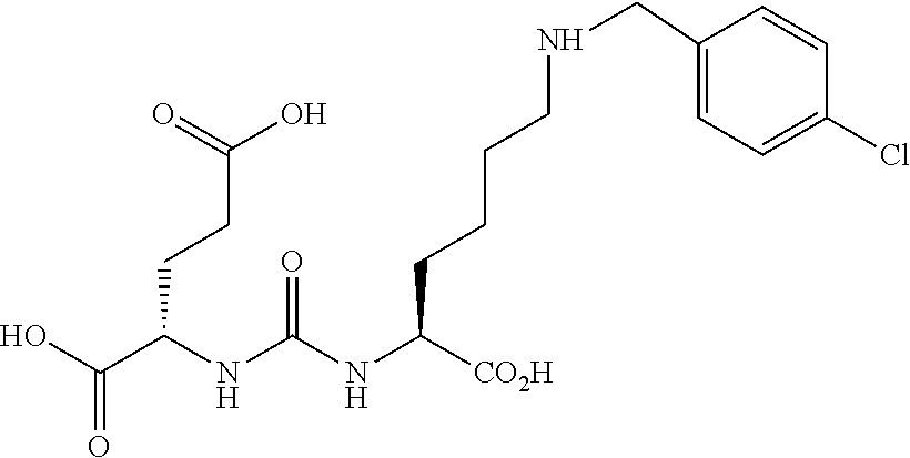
C(C(NC(NC([CO2H])CCCCNCC1=CC=C(Cl)C=C1)=O)CCC(O)=O)(O)=O
